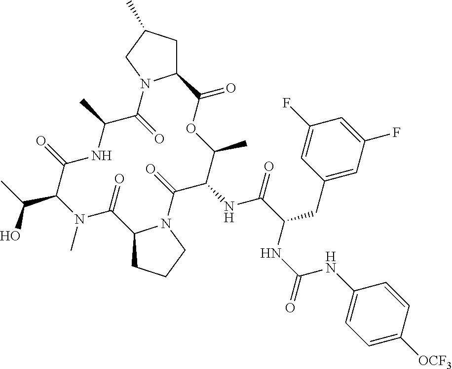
CN1C(C(O)C)C(=O)NC(C)C(=O)N2C(CC(C)C2)C(=O)OC(C)C(NC(=O)C(CC2=CC(F)=CC(F)=C2)NC(NC2=CC=C([OCF3])C=C2)=O)C(=O)N2C(C1=O)CCC2
